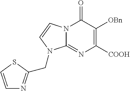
N12C(=NC([COOH])=C([OBn])C1=O)N(CC1=NC=CS1)C=C2
